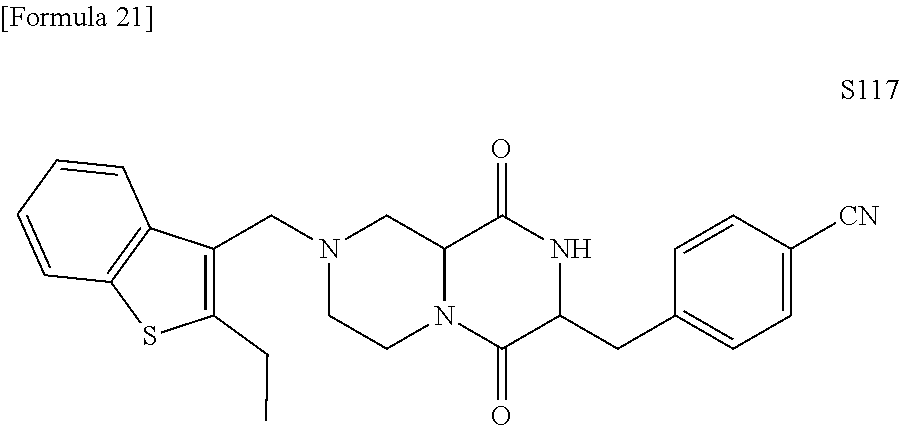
N1(CC2=C(CC)SC3=C2C=CC=C3)CCN2C(C1)C(=O)NC(CC1=CC=C([CN])C=C1)C2=O
